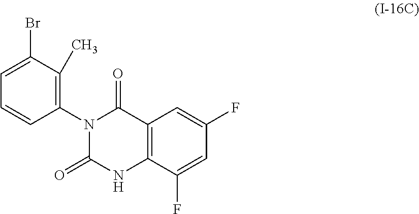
C12=C(NC(=O)N(C3=C(C)C(Br)=CC=C3)C1=O)C(F)=CC(F)=C2
